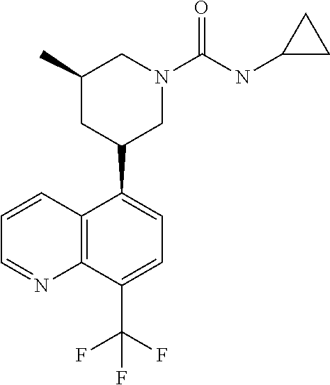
C1=CC2=C(N=C1)C(C(F)(F)F)=CC=C2C1CN(C(NC2CC2)=O)CC(C)C1
